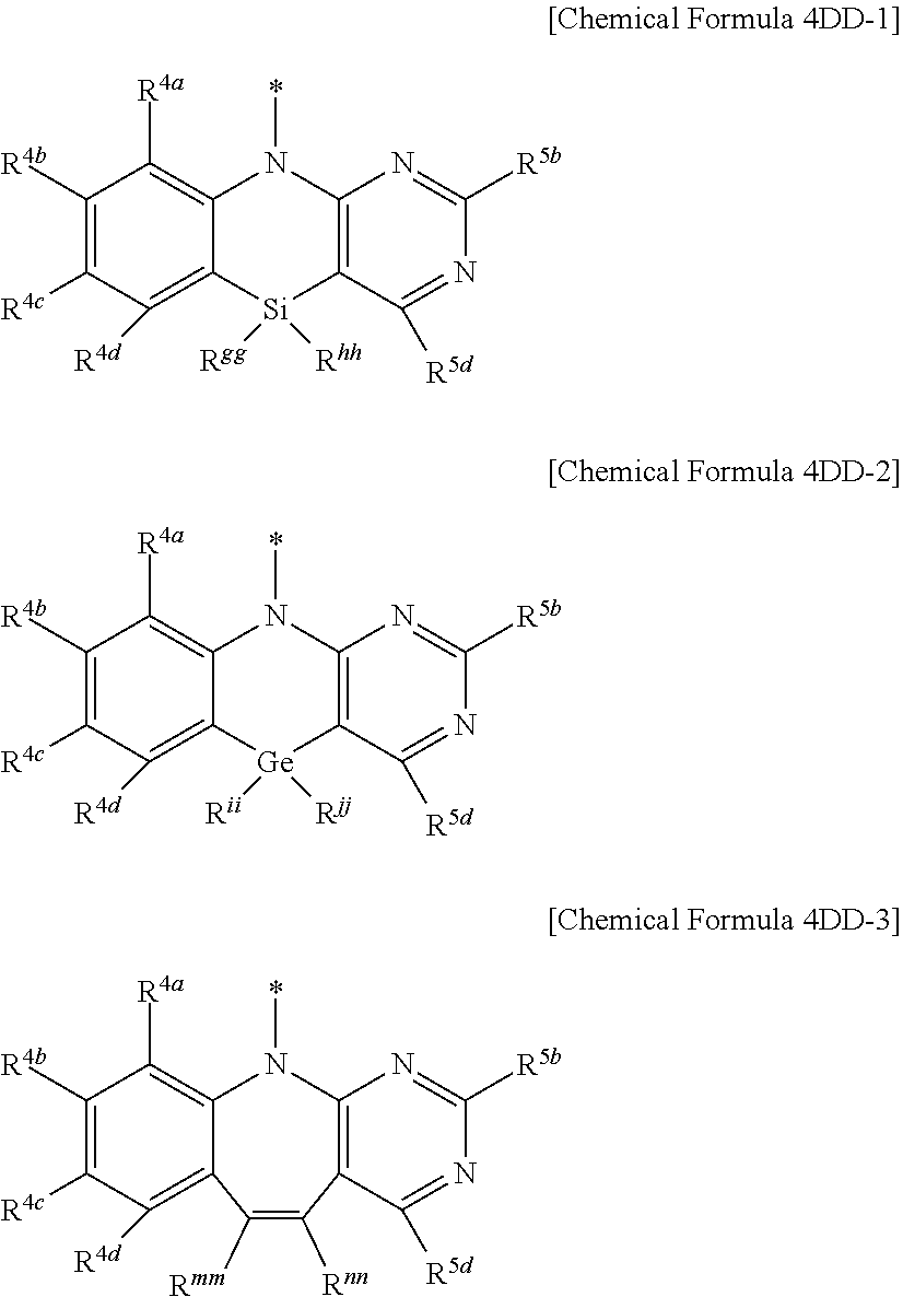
C1([R4b])=C([R4c])C([R4d])=C2C(=C1[R4a])N(*)C1=C([Si]2([Rhh])[Rgg])C([R5d])=NC([R5b])=N1.C1([R4b])=C([R4c])C([R4d])=C2C(=C1[R4a])N(*)C1=C([Ge]2([Rjj])[Rii])C([R5d])=NC([R5b])=N1.C1([R4b])=C([R4c])C([R4d])=C2C(=C1[R4a])N(*)C1=C(C([R5d])=NC([R5b])=N1)C([Rnn])=C2[Rmm]
